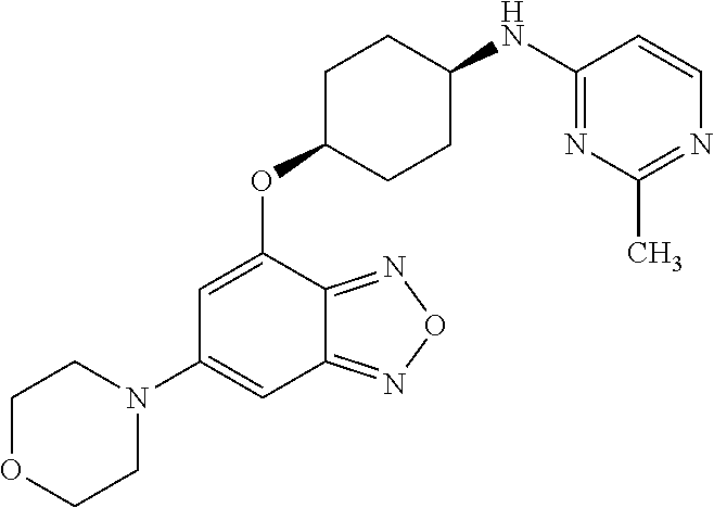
C1OCCN(C2=CC3=NON=C3C(OC3CCC(NC4=NC(C)=NC=C4)CC3)=C2)C1
